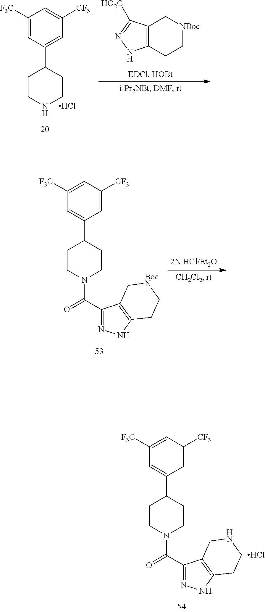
C12=C(CC[NBoc]C1)NN=C2[HO2C].C1([F3C])=CC(C2CCNCC2)=CC([CF3])=C1.Cl.C1([F3C])=CC([CF3])=CC(C2CCN(C(C3=NNC4=C3CNCC4)=O)CC2)=C1.Cl.C1([F3C])=CC([CF3])=CC(C2CCN(C(C3=NNC4=C3C[BocN]CC4)=O)CC2)=C1
